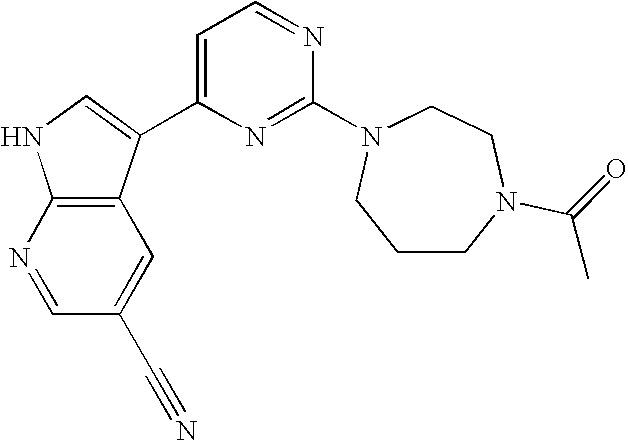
C1(N2CCN(C(C)=O)CCC2)=NC(C2=CNC3=C2C=C(C#N)C=N3)=CC=N1
